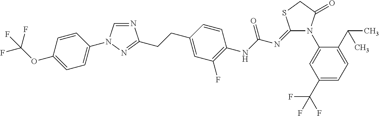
N1=CN(C2=CC=C(OC(F)(F)F)C=C2)N=C1CCC1=CC(F)=C(NC(N=C2N(C3=CC(C(F)(F)F)=CC=C3C(C)C)C(=O)CS2)=O)C=C1
